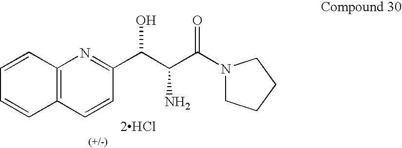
C1CCCN1C(C(C(C1=NC2=C(C=C1)C=CC=C2)O)N)=O.[2HCl]
